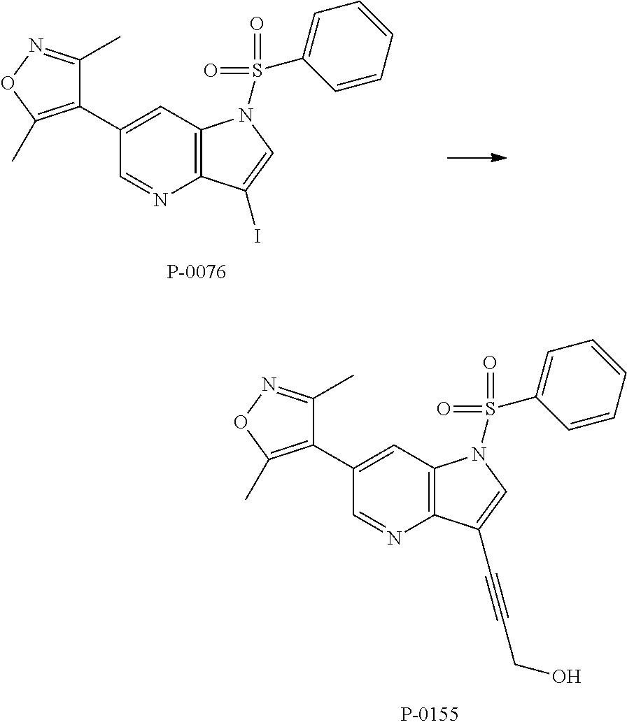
C12=C(C=C(C3=C(C)ON=C3C)C=N1)N(S(C1=CC=CC=C1)(=O)=O)C=C2I.C12=C(C=C(C3=C(C)ON=C3C)C=N1)N(S(C1=CC=CC=C1)(=O)=O)C=C2C#CCO
